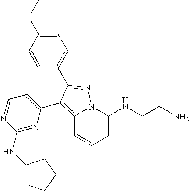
C1=C(NCCN)N2C(=C(C3=CC=NC(NC4CCCC4)=N3)C(C3=CC=C(OC)C=C3)=N2)C=C1
